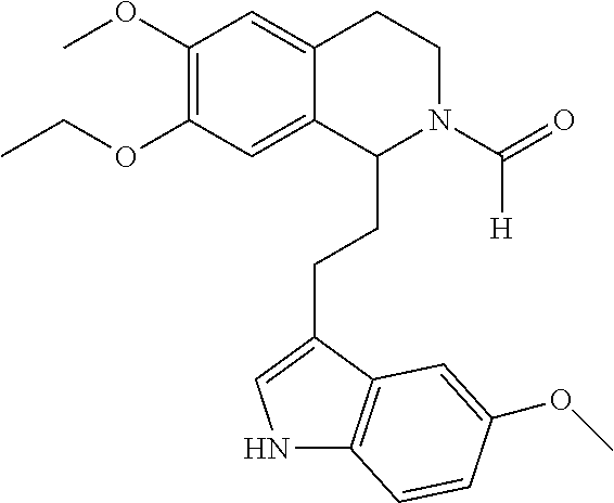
N1C2=C(C(CCC3N(C(=O)[H])CCC4=CC(OC)=C(OCC)C=C34)=C1)C=C(OC)C=C2
